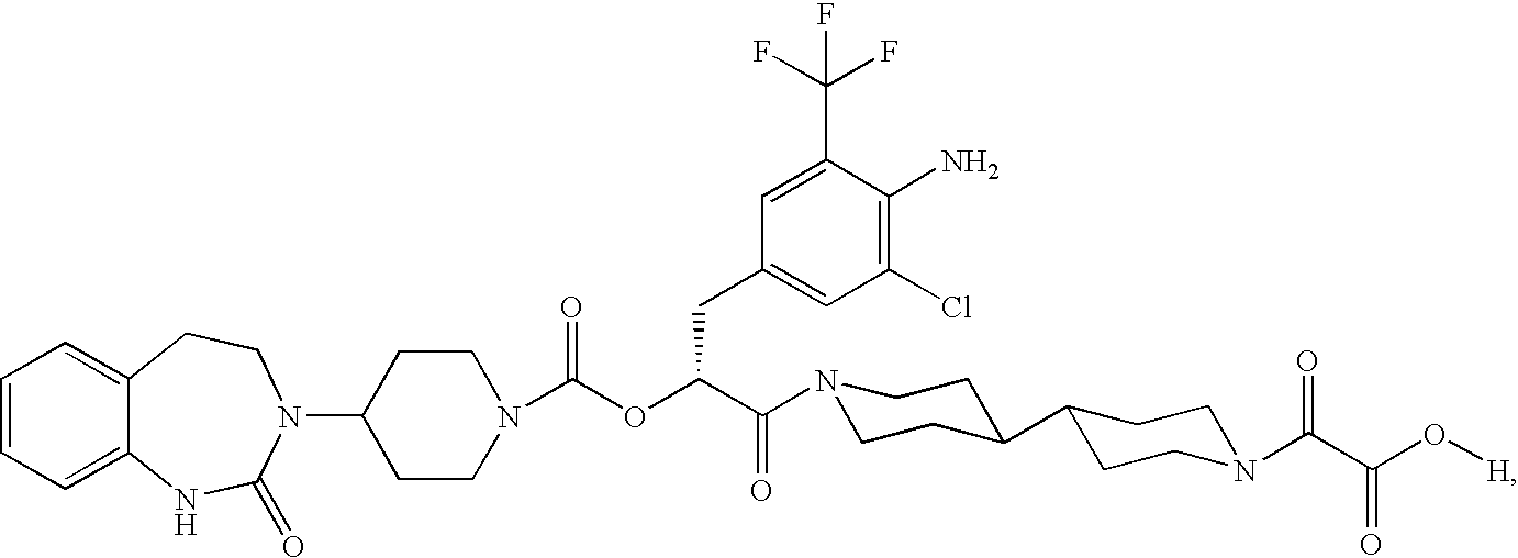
C1=CC=C2C(=C1)CCN(C1CCN(C(OC(C(=O)N3CCC(C4CCN(C(C(O[H])=O)=O)CC4)CC3)CC3=CC(Cl)=C(N)C(C(F)(F)F)=C3)=O)CC1)C(=O)N2
